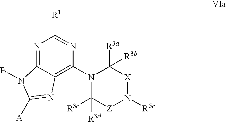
N1=C2C(=C(N3C([R3d])([R3c])[Z]N([R5c])[X]C3([R3a])[R3b])N=C1[R1])N=C([A])N2B
